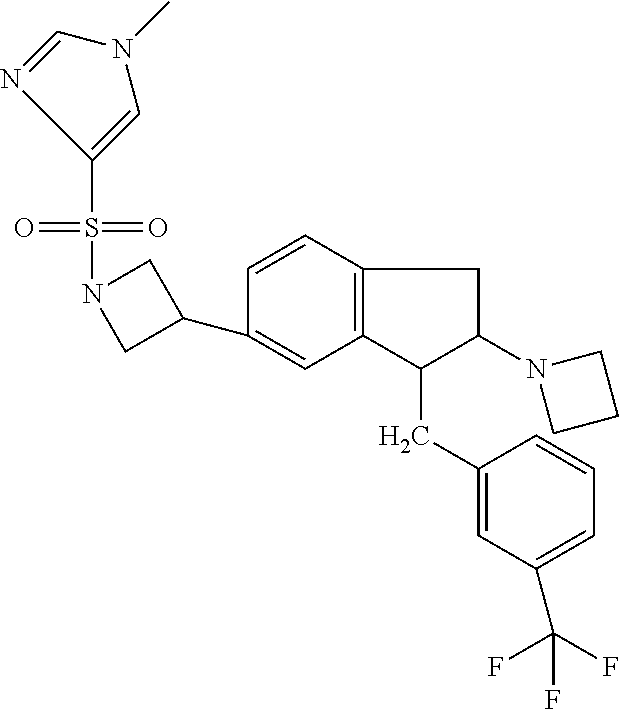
S(C1=CN(C)C=N1)(=O)(=O)N1CC(C2=CC3=C(C=C2)CC(N2CCC2)C3CC2=CC(C(F)(F)F)=CC=C2)C1
